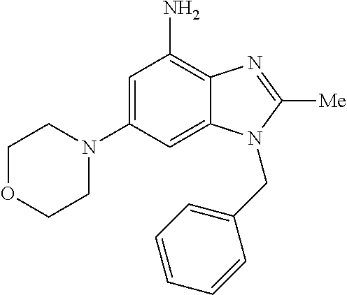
C1=C(N2CCOCC2)C=C2C(=C1N)N=C([Me])N2CC1=CC=CC=C1
